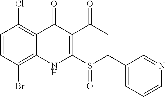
C1=CC(Br)=C2C(=C1Cl)C(=O)C(C(C)=O)=C(S(CC1=CC=CN=C1)=O)N2
